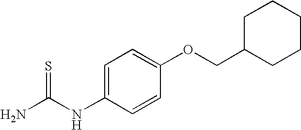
NC(NC1=CC=C(OCC2CCCCC2)C=C1)=S
